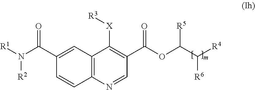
C12=C(N=CC(C(OC(C([R4])[R6])[R5])=O)=C1[X][R3])C=CC(C(N([R1])[R2])=O)=C2
